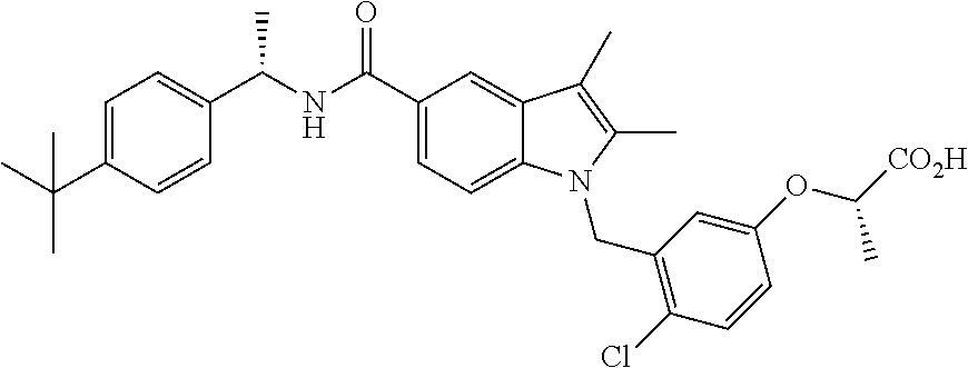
C1=CC(C(NC(C2=CC=C3C(=C2)C(C)=C(C)N3CC2=C(Cl)C=CC(OC(C)[CO2H])=C2)=O)C)=CC=C1C(C)(C)C
